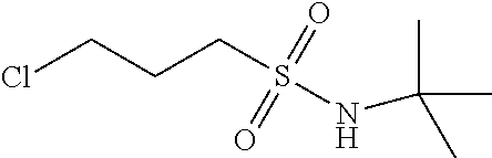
ClCCCS(=O)(=O)NC(C)(C)C
